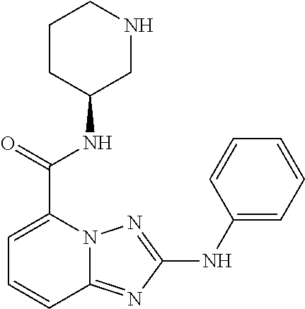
C(C1=CC=CC2=NC(NC3=CC=CC=C3)=NN12)(=O)NC1CNCCC1
